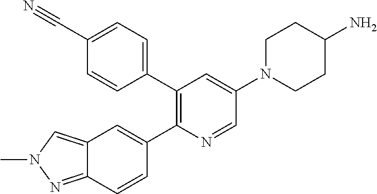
C12=NN(C)C=C1C=C(C1=C(C3=CC=C(C#N)C=C3)C=C(N3CCC(N)CC3)C=N1)C=C2
